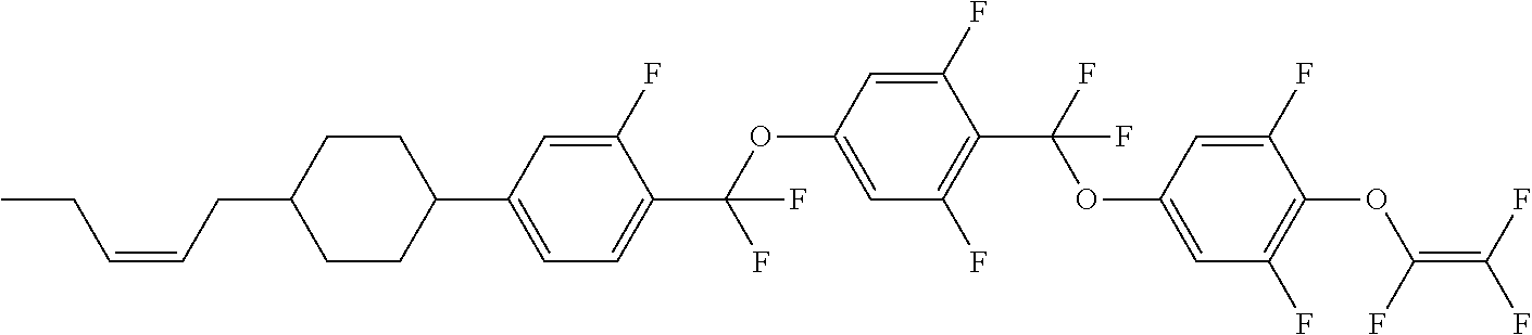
O(C1=CC(F)=C(C(F)(OC2=CC(F)=C(OC(=C(F)F)F)C(F)=C2)F)C(F)=C1)C(C1=CC=C(C2CCC(CC=CCC)CC2)C=C1F)(F)F
